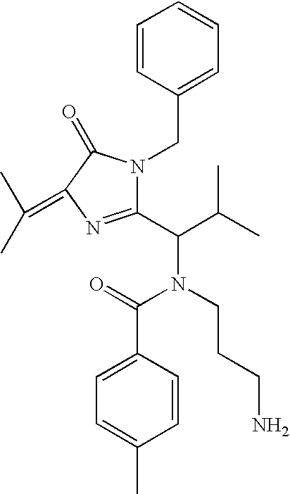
C1=CC(CN2C(C(C(C)C)N(CCCN)C(C3=CC=C(C)C=C3)=O)=NC(=C(C)C)C2=O)=CC=C1
